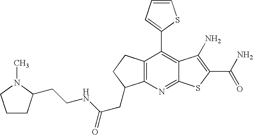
C12=C(C(C3=CC=CS3)=C3C(=N1)SC(C(N)=O)=C3N)CCC2CC(NCCC1CCCN1C)=O
